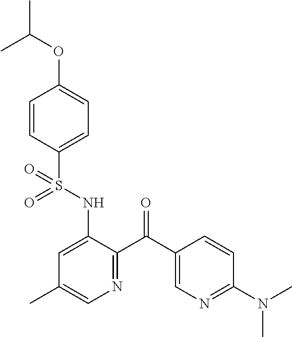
C1=CC(S(NC2=CC(C)=CN=C2C(C2=CN=C(N(C)C)C=C2)=O)(=O)=O)=CC=C1OC(C)C
